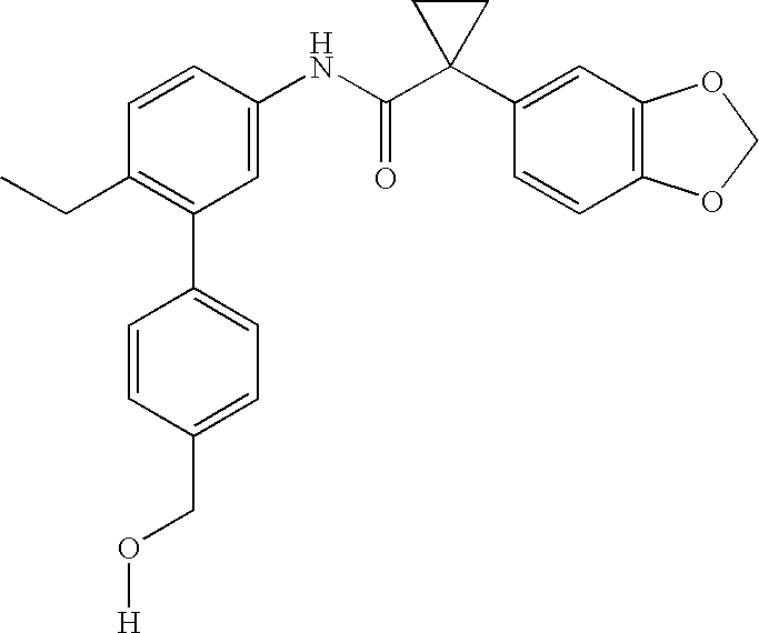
C1(NC(C2(C3=CC4=C(C=C3)OCO4)CC2)=O)=CC(C2=CC=C(CO[H])C=C2)=C(CC)C=C1
